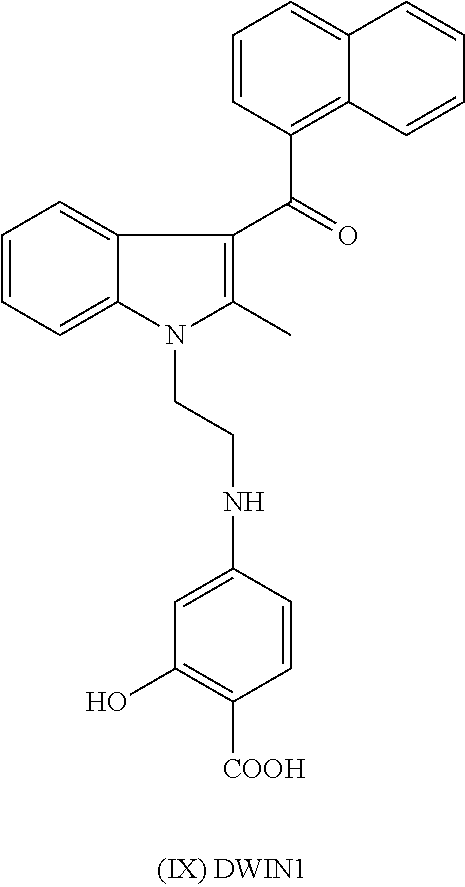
C1=CC(C(C2=C(C)N(CCNC3=CC(O)=C([COOH])C=C3)C3=CC=CC=C23)=O)=C2C(=C1)C=CC=C2
